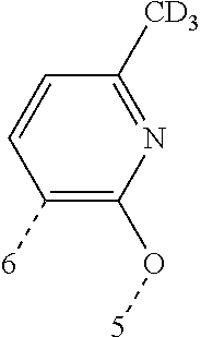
C1([6])=C(O[5])N=C([CD3])C=C1
